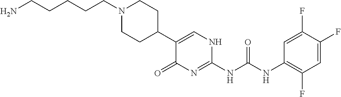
C1(C2=CNC(NC(NC3=C(F)C=C(F)C(F)=C3)=O)=NC2=O)CCN(CCCCCN)CC1
